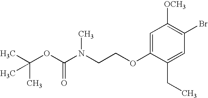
C1=C(OCCN(C(OC(C)(C)C)=O)C)C(CC)=CC(Br)=C1[OCH3]
